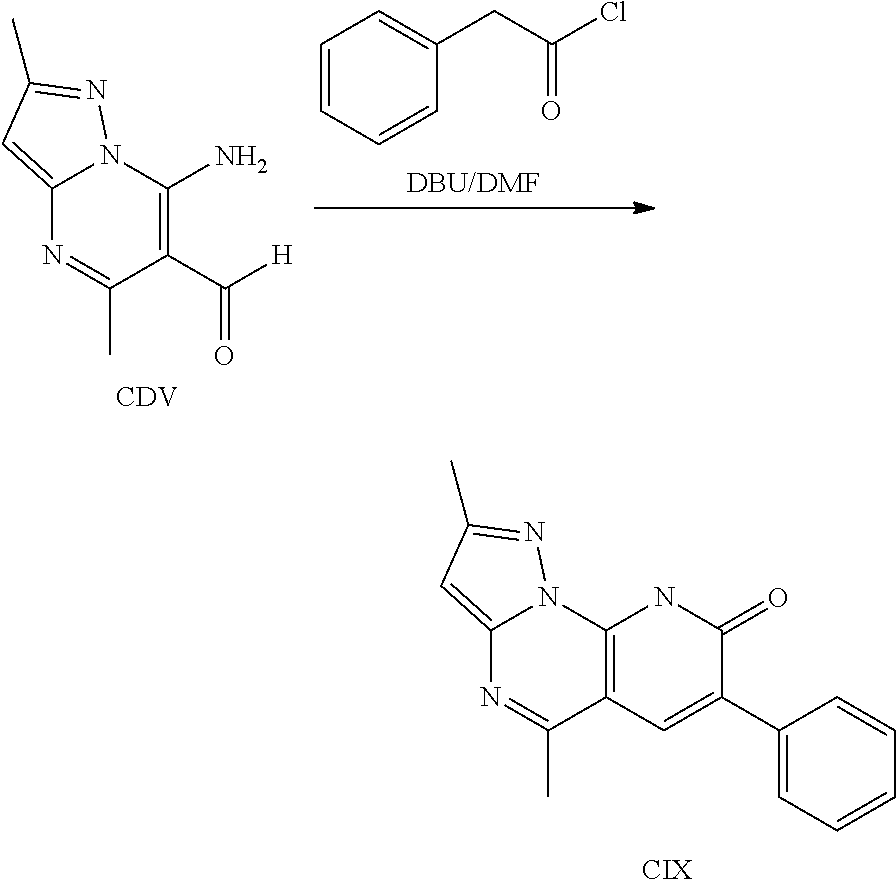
C12=CC(C)=NN1C(N)=C(C([H])=O)C(C)=N2.C1=CC=CC(CC(Cl)=O)=C1.[CDV].C12=CC(C)=NN1C1=C(C(C)=N2)C=C(C2=CC=CC=C2)C(=O)N1
